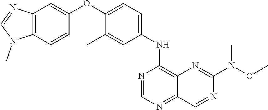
C1=C(OC2=CC=C(NC3=C4C(=NC=N3)C=NC(N(OC)C)=N4)C=C2C)C=CC2=C1N=CN2C
